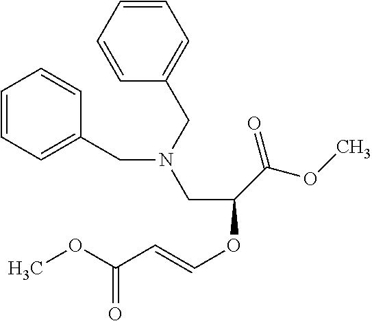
C1=CC=CC(CN(CC2=CC=CC=C2)CC(OC=CC(OC)=O)C(OC)=O)=C1
